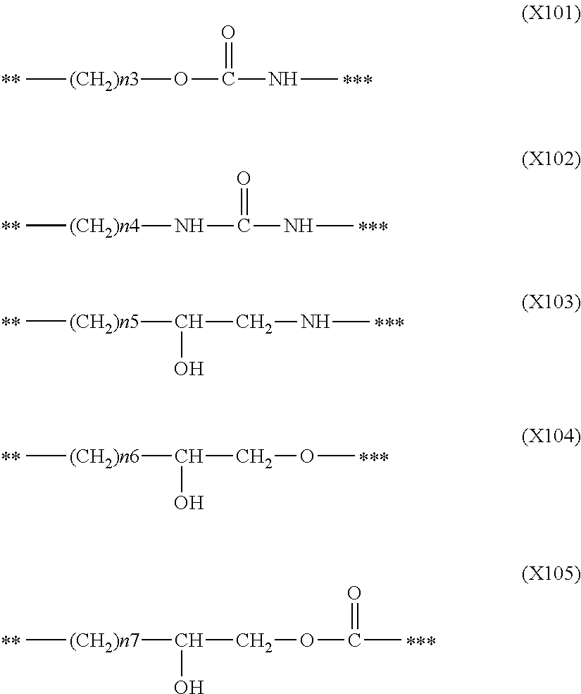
C[(CH2)n3]OC(NC)=O.[**].[***].C[(CH2)n4]NC(NC)=O.[**].[***].[**].C[(CH2)n5]C(CNC)O.[***].[**].C[(CH2)n6]C(COC)O.[***].[**].C[(CH2)n7]C(COC(C)=O)O.[***]
